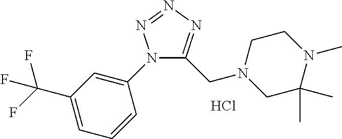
C1N(CC2=NN=NN2C2=CC(C(F)(F)F)=CC=C2)CC(C)(C)N(C)C1.Cl
